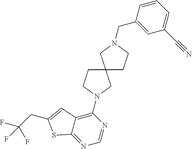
C1=C(CN2CCC3(C2)CCN(C2=C4C(=NC=N2)SC(CC(F)(F)F)=C4)C3)C=CC=C1C#N
